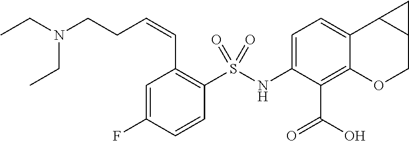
C1(NS(C2=C(C=CCCN(CC)CC)C=C(F)C=C2)(=O)=O)=CC=C2C(=C1C(=O)O)OCC1C2C1
